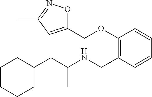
C1(OCC2=CC(C)=NO2)=C(CNC(CC2CCCCC2)C)C=CC=C1
